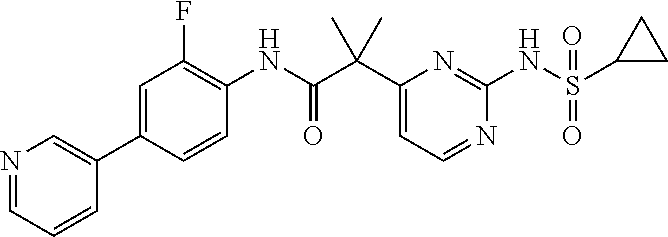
C1(C(C(NC2=C(F)C=C(C3=CN=CC=C3)C=C2)=O)(C)C)=CC=NC(NS(C2CC2)(=O)=O)=N1
